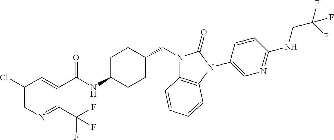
C1(Cl)=CN=C(C(F)(F)F)C(C(NC2CCC(CN3C4=C(N(C5=CN=C(NCC(F)(F)F)C=C5)C3=O)C=CC=C4)CC2)=O)=C1
